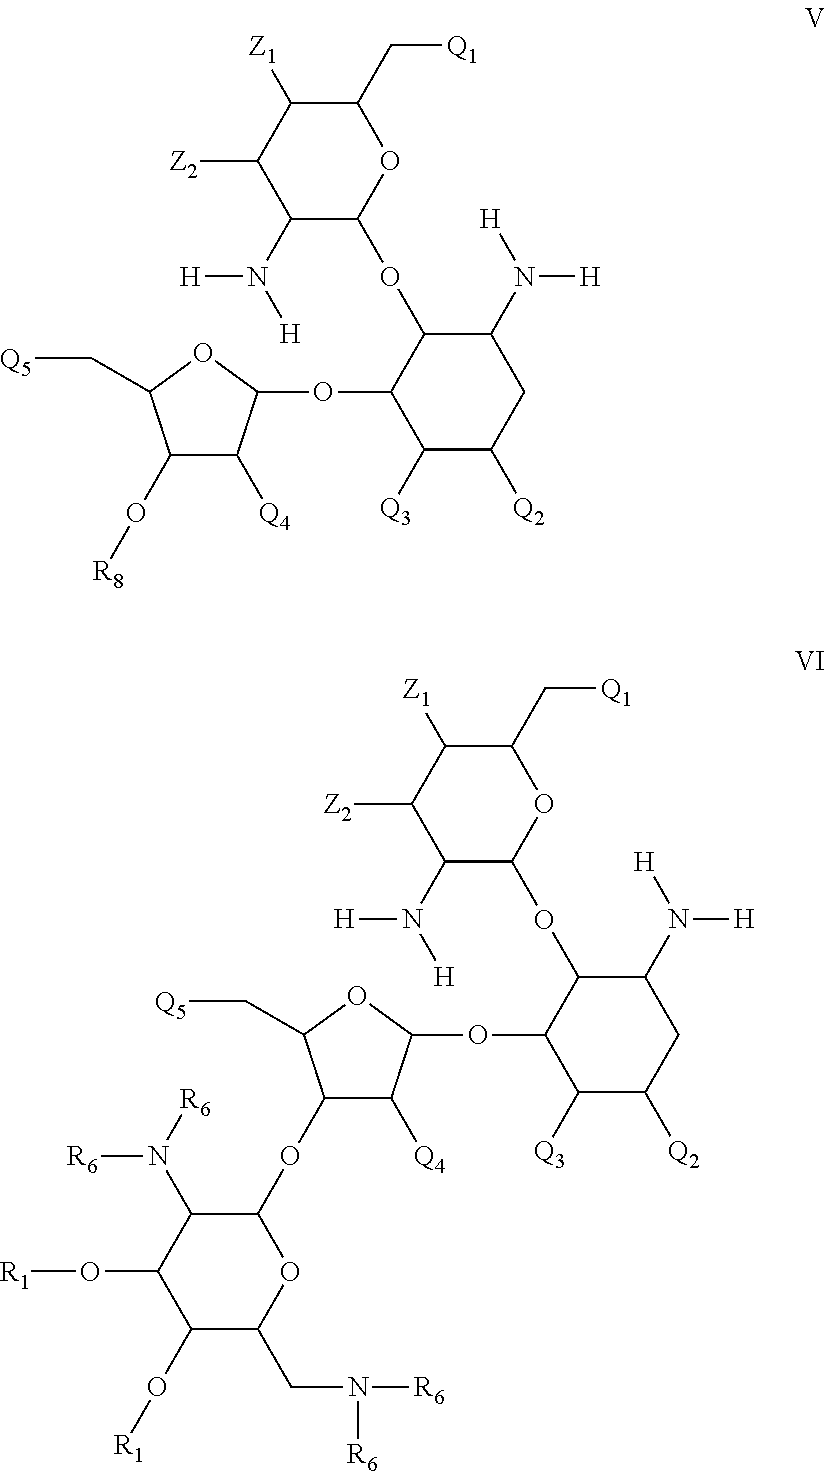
C1(O[R8])C([Q4])C(OC2C([Q3])C([Q2])CC(N([H])[H])C2OC2OC(C[Q1])C([Z1])C([Z2])C2N([H])[H])OC1C[Q5].C1(OC2C(N([R6])[R6])C(O[R1])C(O[R1])C(CN([R6])[R6])O2)C([Q4])C(OC2C([Q3])C([Q2])CC(N([H])[H])C2OC2OC(C[Q1])C([Z1])C([Z2])C2N([H])[H])OC1C[Q5]
